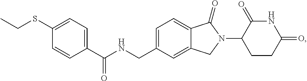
C1=C(CNC(C2=CC=C(SCC)C=C2)=O)C=C2C(=C1)C(=O)N(C1CCC(=O)NC1=O)C2
